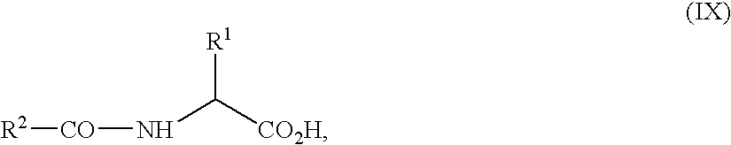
[R1]C(N[CO][R2])[CO2H]
